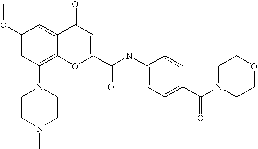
C1CN(C)CCN1C1=C2C(=CC(OC)=C1)C(=O)C=C(C(=O)NC1=CC=C(C(N3CCOCC3)=O)C=C1)O2
